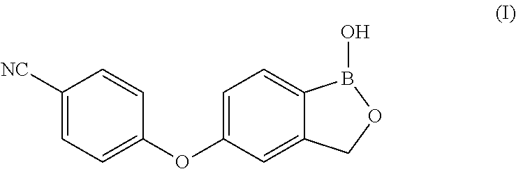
C1([NC])=CC=C(OC2=CC=C3C(=C2)COB3O)C=C1
